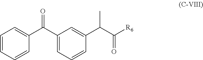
C1=CC=CC(C(C2=CC=CC(C(C)C(=O)[R6])=C2)=O)=C1
